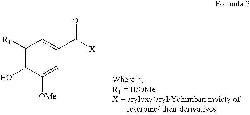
C1([R1])=C(O)C([OMe])=CC(C([X])=O)=C1
